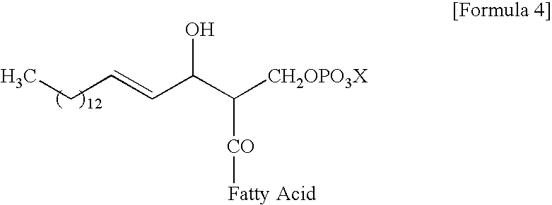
C(C=CC(C([CH2OPO3X])[CO][Fatty Acid])O)C
